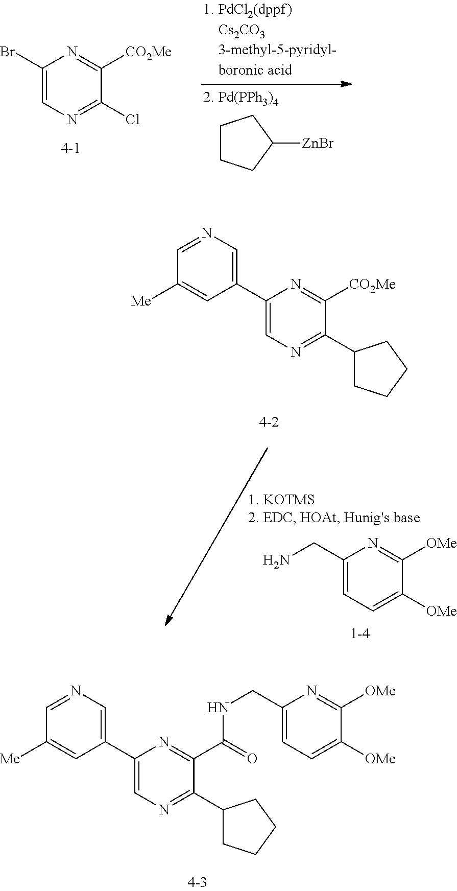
C1(C2=CN=C(C3CCCC3)C(C(=O)NCC3=CC=C([OMe])C([OMe])=N3)=N2)=CN=CC([Me])=C1.C1([ZnBr])CCCC1.C1(Br)=CN=C(Cl)C([CO2Me])=N1.[4-1].C1(C2=CN=C(C3CCCC3)C([CO2Me])=N2)=CN=CC([Me])=C1.C1(CN)=CC=C([OMe])C([OMe])=N1
